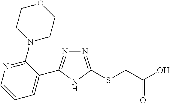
N1=C(C2=CC=CN=C2N2CCOCC2)NC(SCC(O)=O)=N1
